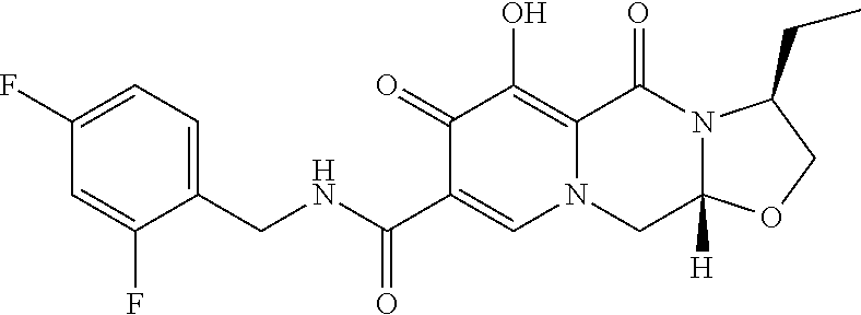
C1(CNC(C2=CN3C(=C(O)C2=O)C(=O)N2C([H])(C3)OCC2CC)=O)=CC=C(F)C=C1F
